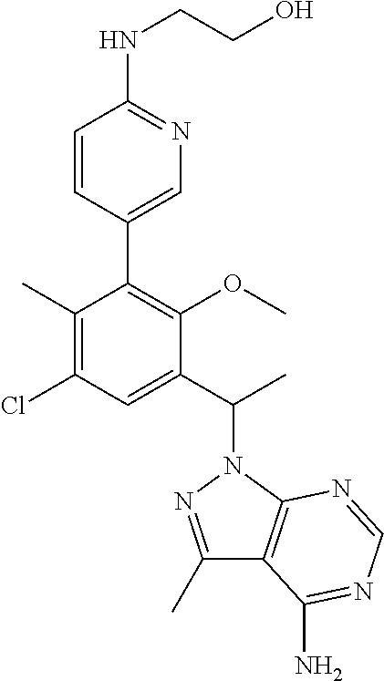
C1(C)=C(Cl)C=C(C(C)N2N=C(C)C3=C2N=CN=C3N)C(OC)=C1C1=CN=C(NCCO)C=C1
